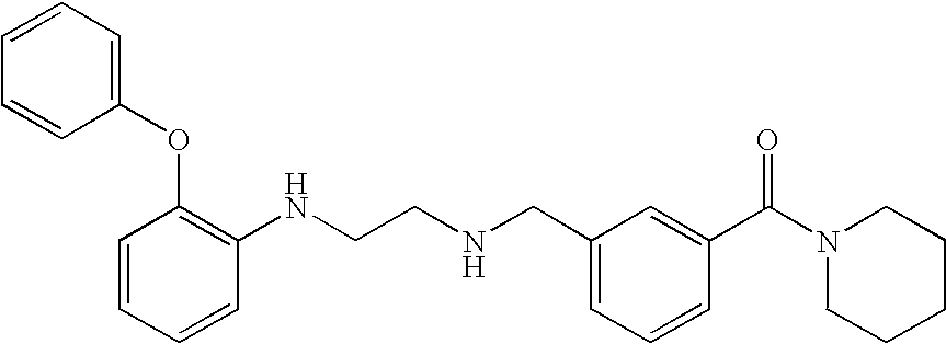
C1=CC=CC(NCCNCC2=CC=CC(C(N3CCCCC3)=O)=C2)=C1OC1=CC=CC=C1
